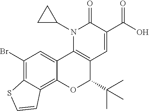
N1(C2CC2)C2=C(C=C(C(O)=O)C1=O)C(C(C)(C)C)OC1=C3C(=C(Br)C=C21)SC=C3
